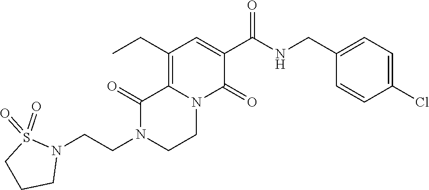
C12=C(CC)C=C(C(=O)NCC3=CC=C(Cl)C=C3)C(=O)N1CCN(CCN1S(=O)(=O)CCC1)C2=O
